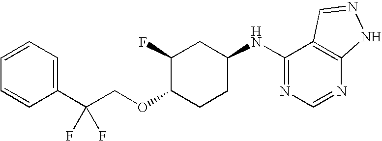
C1(C(COC2CCC(NC3=NC=NC4=C3C=NN4)CC2F)(F)F)=CC=CC=C1
